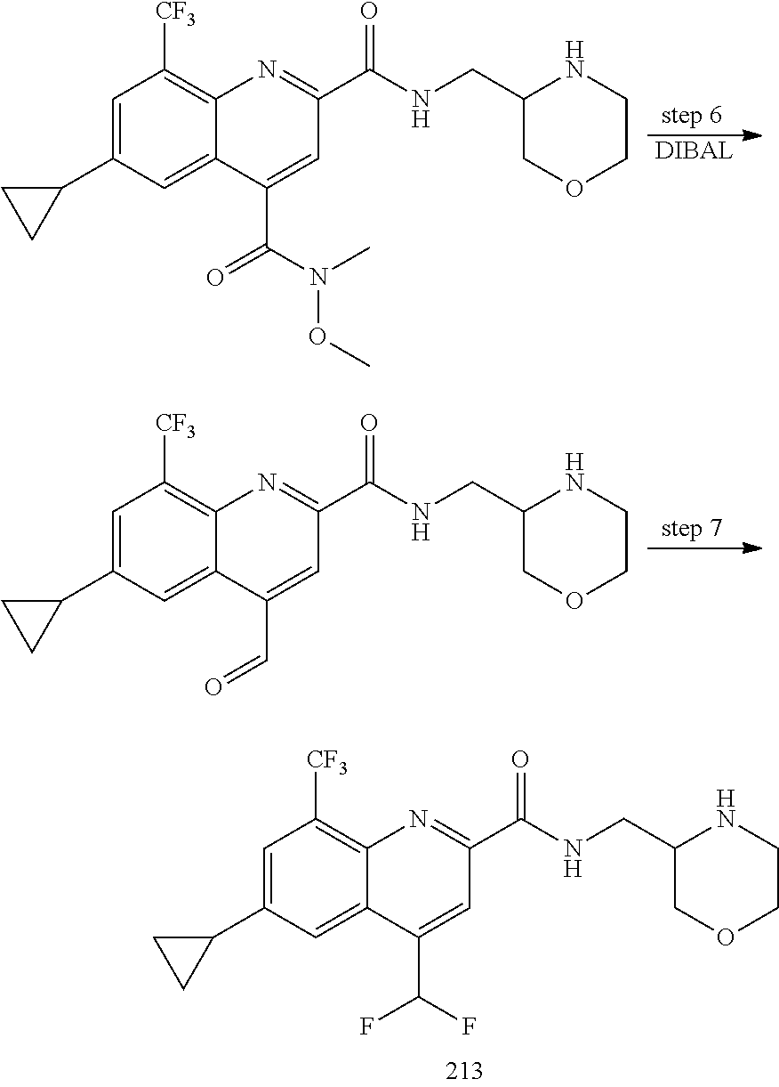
C1=C(C2CC2)C=C2C(=C1[CF3])N=C(C(NCC1COCCN1)=O)C=C2C(F)F.C1=C(C2CC2)C=C2C(=C1[CF3])N=C(C(NCC1COCCN1)=O)C=C2C(N(C)OC)=O.[DIBAL].C1=C(C2CC2)C=C2C(=C1[CF3])N=C(C(NCC1COCCN1)=O)C=C2C=O
